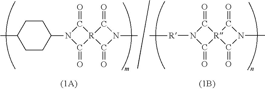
[R](N1C(=O)[R]2(C1=O)C(=O)N(C)C2=O)C.CC1CCC(N2C(=O)[R]3(C2=O)C(=O)N(C)C3=O)CC1
